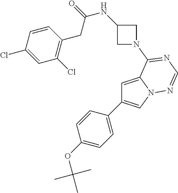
C1=C2N(C=C1C1=CC=C(OC(C)(C)C)C=C1)N=CN=C2N1CC(NC(=O)CC2=C(Cl)C=C(Cl)C=C2)C1
